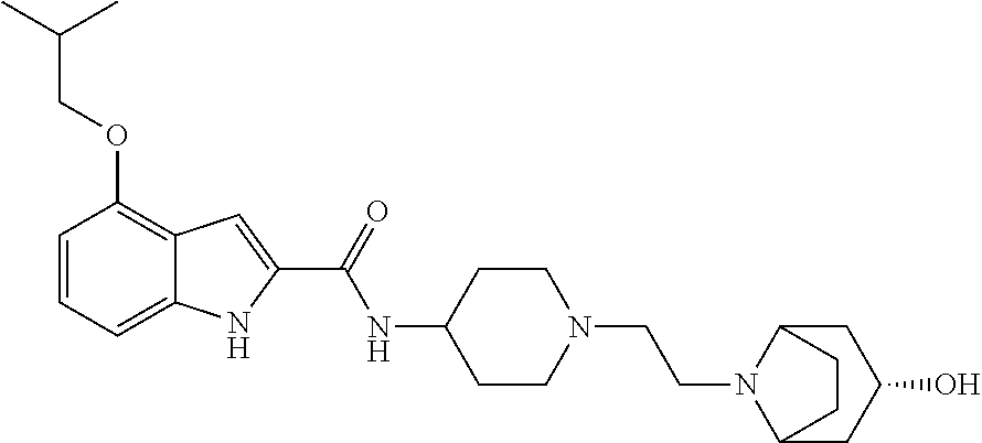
C1=CC=C2C(=C1OCC(C)C)C=C(C(=O)NC1CCN(CCN3C4CC(O)CC3CC4)CC1)N2
